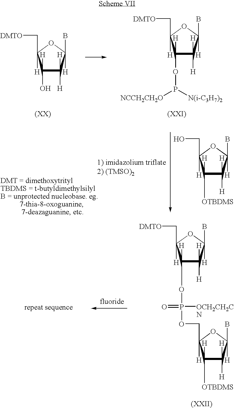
C1([H])(O)C([H])([H])C([H])(B)OC1([H])C[DMTO].C1([H])(OP([NCCH2CH2O])[N(i-C3H7)2])C([H])([H])C([H])(B)OC1([H])C[DMTO].C1([H])([OTBDMS])C([H])([H])C([H])(B)OC1([H])CO.C1([H])(OP(OCC2([H])C([H])([OTBDMS])C([H])([H])C([H])(B)O2)([OCH2CH2CN])=O)C([H])([H])C([H])(B)OC1([H])C[DMTO]
